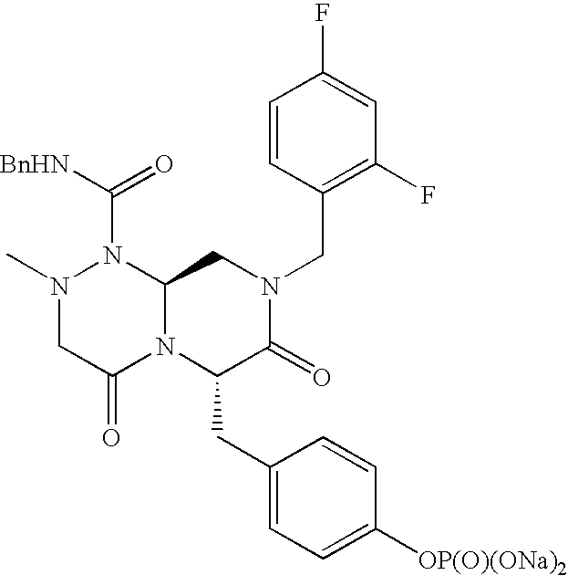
[BnHN]C(=O)N1N(C)CC(=O)N2C1CN(CC1=C(F)C=C(F)C=C1)C(=O)C2CC1=CC=C([OP(O)(ONa)2])C=C1
